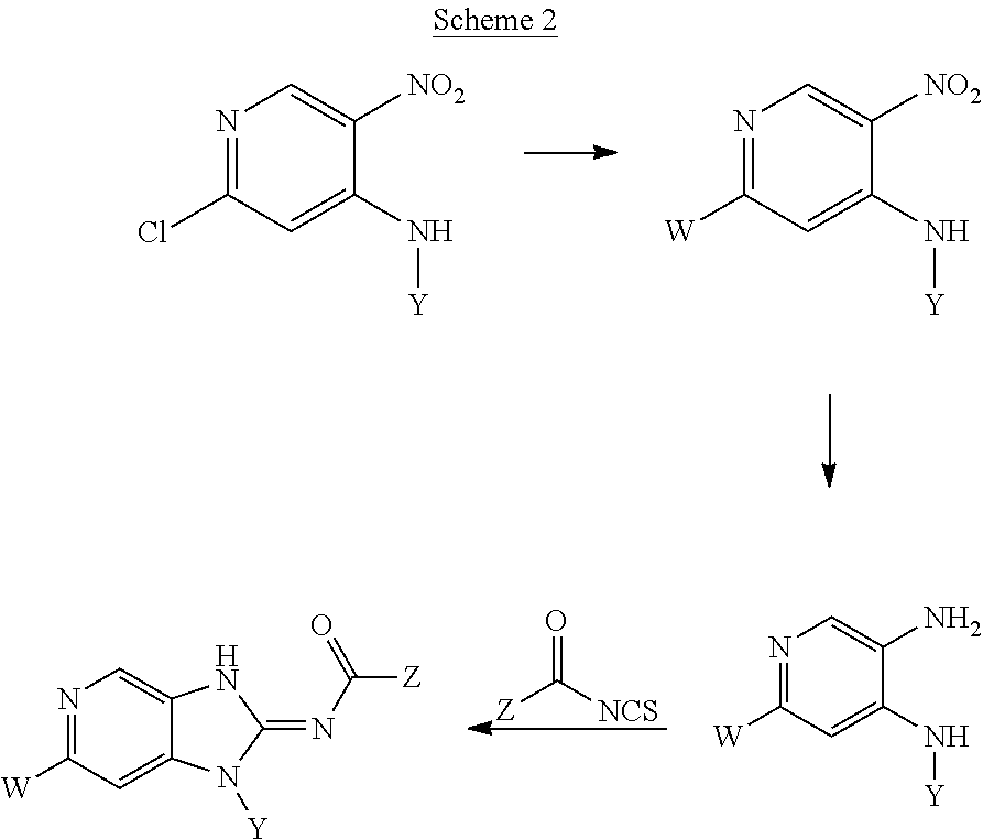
N1=C(Cl)C=C(N[Y])C([NO2])=C1.N1=C([W])C=C(N[Y])C([NO2])=C1.[Z]C([NCS])=O.N1=C([W])C=C(N[Y])C(N)=C1.N1=C([W])C=C2C(=C1)NC(=NC([Z])=O)N2[Y]
